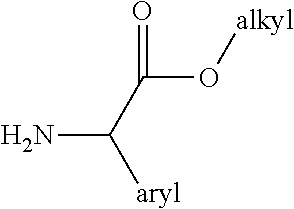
[alkyl]OC(C(N)[aryl])=O
